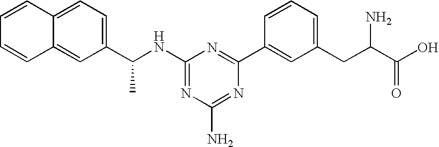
N(C1=NC(N)=NC(C2=CC(CC(C(O)=O)N)=CC=C2)=N1)C(C1=CC=C2C(=C1)C=CC=C2)C
